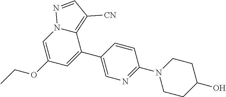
C1=C(OCC)C=C(C2=CN=C(N3CCC(O)CC3)C=C2)C2=C([CN])C=NN12
